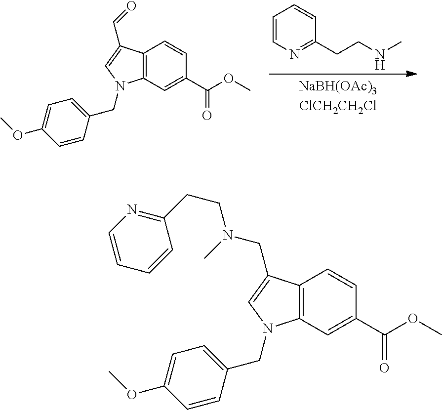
C12=C(C=C(C(=O)OC)C=C1)N(CC1=CC=C(OC)C=C1)C=C2C=O.C1=CN=C(CCNC)C=C1.C12=C(C=C(C(=O)OC)C=C1)N(CC1=CC=C(OC)C=C1)C=C2CN(C)CCC1=NC=CC=C1
